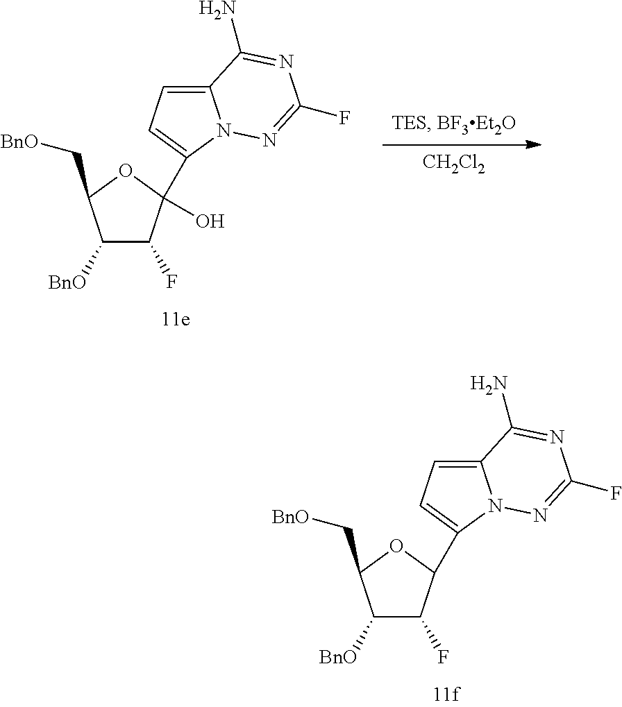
C1([BnO])C(F)C(C2=CC=C3N2N=C(F)N=C3N)OC1C[BnO].[CH2Cl2].C1([BnO])C(F)C(C2=CC=C3N2N=C(F)N=C3N)(O)OC1C[BnO]
